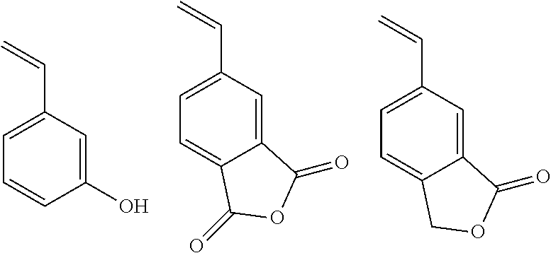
C1(C=C)=CC=CC(O)=C1.C1(C=C)=CC=C2C(=C1)C(=O)OC2=O.C1(C=C)=CC=C2C(=C1)C(=O)OC2
